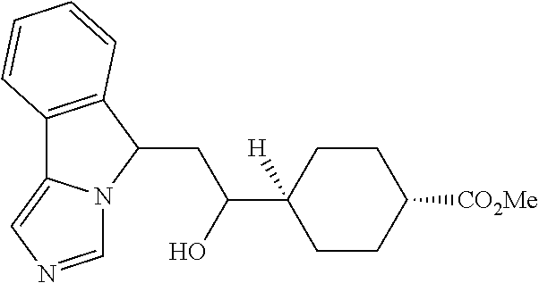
C12=C(C(CC(C3([H])CCC([CO2Me])CC3)O)N3C1=CN=C3)C=CC=C2
